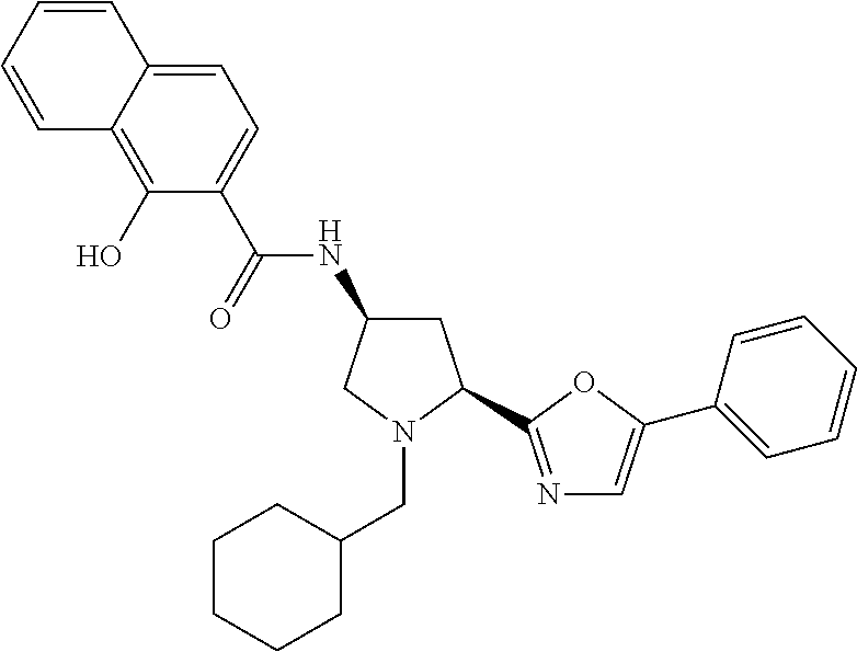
C1=C2C(=C(O)C(C(=O)NC3CC(C4=NC=C(C5=CC=CC=C5)O4)N(CC4CCCCC4)C3)=C1)C=CC=C2
